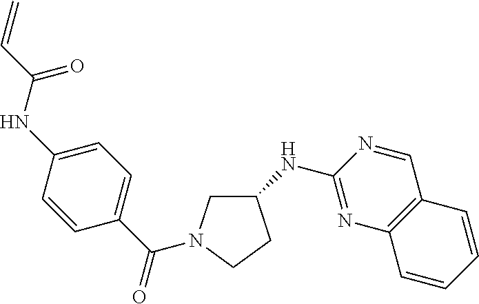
C1(NC2=NC3=C(C=N2)C=CC=C3)CN(C(C2=CC=C(NC(=O)C=C)C=C2)=O)CC1
